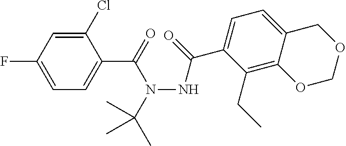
C1(Cl)=CC(F)=CC=C1C(N(C(C)(C)C)NC(C1=CC=C2C(=C1CC)OCOC2)=O)=O
